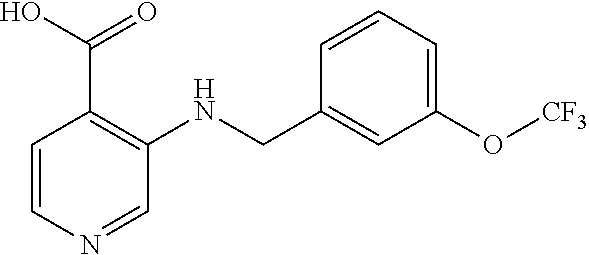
C1(CNC2=C(C(O)=O)C=CN=C2)=CC(O[CF3])=CC=C1
